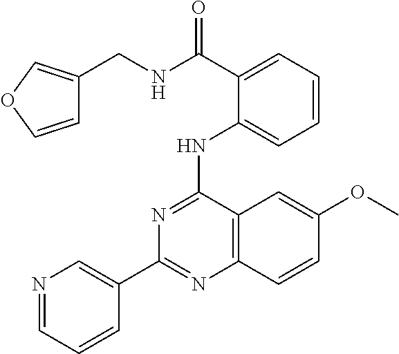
C1(C2=CN=CC=C2)=NC2=C(C(NC3=CC=CC=C3C(NCC3=COC=C3)=O)=N1)C=C(OC)C=C2
